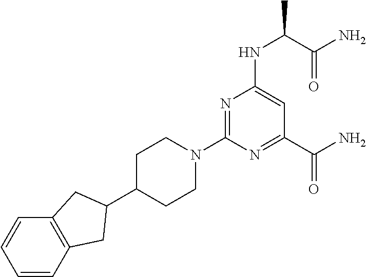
N1(C2=NC(NC(C(=O)N)C)=CC(C(N)=O)=N2)CCC(C2CC3=C(C=CC=C3)C2)CC1
